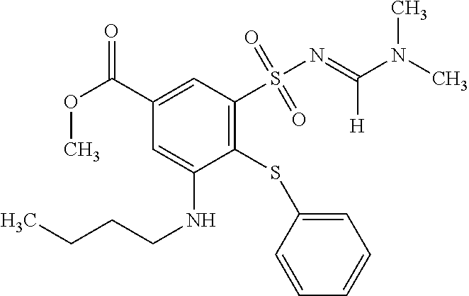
C1(SC2=CC=CC=C2)=C(S(N=C(N(C)C)[H])(=O)=O)C=C(C(OC)=O)C=C1NCCCC
